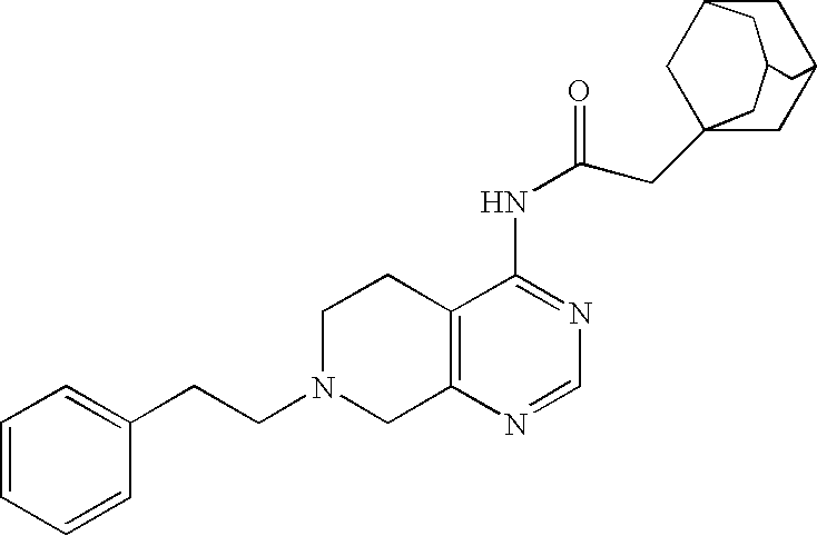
C1N(CCC2=CC=CC=C2)CC2=C(C1)C(NC(CC13CC4CC(C1)CC(C3)C4)=O)=NC=N2
